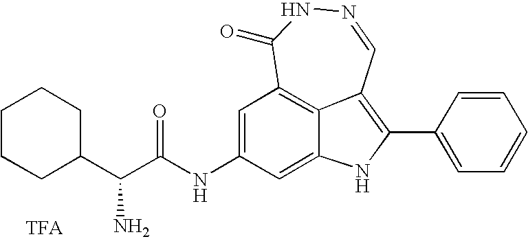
N1=CC2=C(C3=CC=CC=C3)NC3=CC(NC(C(C4CCCCC4)N)=O)=CC(=C23)C(=O)N1
